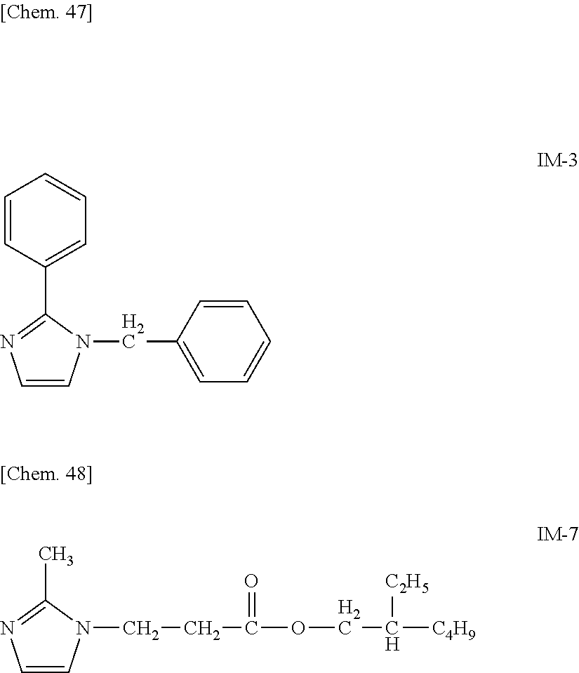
C1=CN(CC2=CC=CC=C2)C(C2=CC=CC=C2)=N1.C1=CN(CCC(OCC([C4H9])[C2H5])=O)C(C)=N1
